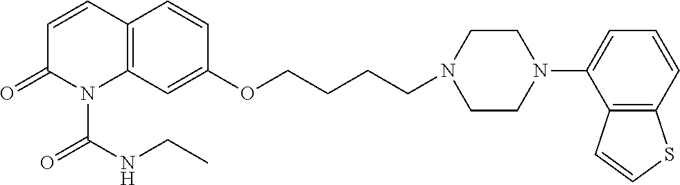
C1=CC2=C(N(C(NCC)=O)C1=O)C=C(OCCCCN1CCN(C3=CC=CC4=C3C=CS4)CC1)C=C2
